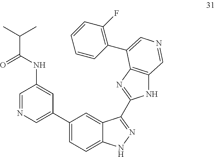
C1=NC=C(C2=CC=C3C(=C2)C(C2=NC4=C(N2)C=NC=C4C2=C(F)C=CC=C2)=NN3)C=C1NC(C(C)C)=O
